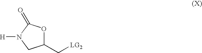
C1(C[LG2])OC(=O)N([H])C1
